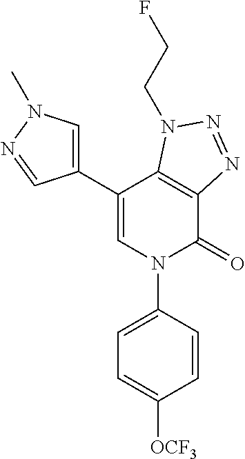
C1(C2=CN(C)N=C2)=CN(C2=CC=C([OCF3])C=C2)C(=O)C2=C1N(CCF)N=N2
